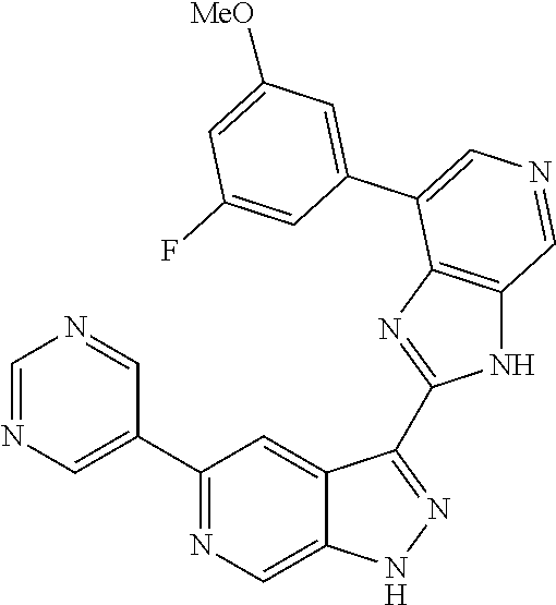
C1(C2=CN=CN=C2)=NC=C2C(=C1)C(C1=NC3=C(N1)C=NC=C3C1=CC([MeO])=CC(F)=C1)=NN2
